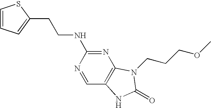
C1=CC=C(CCNC2=NC3=C(C=N2)NC(=O)N3CCCOC)S1
